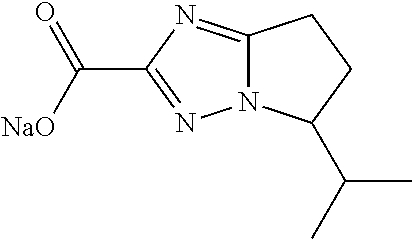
N12C(=NC(C([NaO])=O)=N1)CCC2C(C)C
